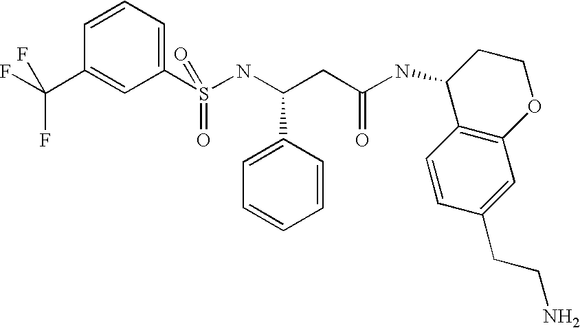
C1=CC=C(S(NC(CC(NC2C3=C(OCC2)C=C(CCN)C=C3)=O)C2=CC=CC=C2)(=O)=O)C=C1C(F)(F)F
